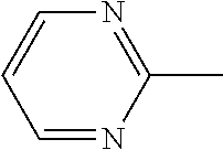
C1=NC(C)=NC=C1
